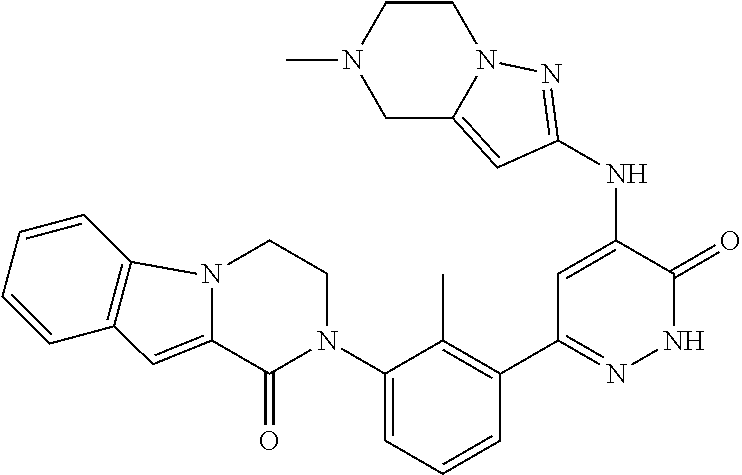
C1CN(C)CC2=CC(NC3=CC(C4=C(C)C(N5CCN6C(=CC7=C6C=CC=C7)C5=O)=CC=C4)=NNC3=O)=NN12
